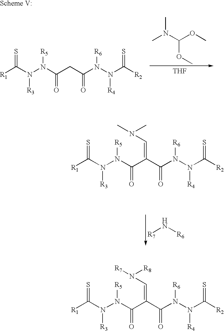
N(C([R1])=S)(N(C(CC(N(N(C([R2])=S)[R4])[R6])=O)=O)[R5])[R3].CN(C(OC)OC)C.[THF].N(C([R1])=S)(N(C(C(C(N(N(C([R2])=S)[R4])[R6])=O)=CN(C)C)=O)[R5])[R3].[R7]N[R6].N(C([R1])=S)(N(C(C(C(N(N(C([R2])=S)[R4])[R6])=O)=CN([R7])[R8])=O)[R5])[R3]
